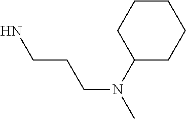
C1(N(C)CCCN)CCCCC1
